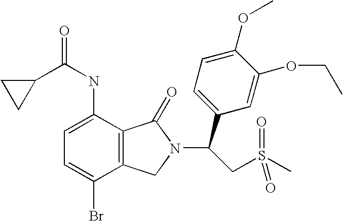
C1(C(NC2=CC=C(Br)C3=C2C(=O)N(C(CS(C)(=O)=O)C2=CC=C(OC)C(OCC)=C2)C3)=O)CC1
